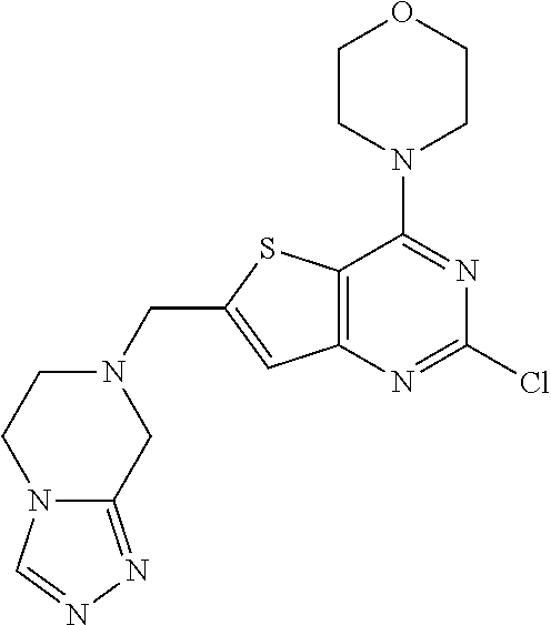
N12C(=NN=C1)CN(CC1=CC3=C(S1)C(N1CCOCC1)=NC(Cl)=N3)CC2
